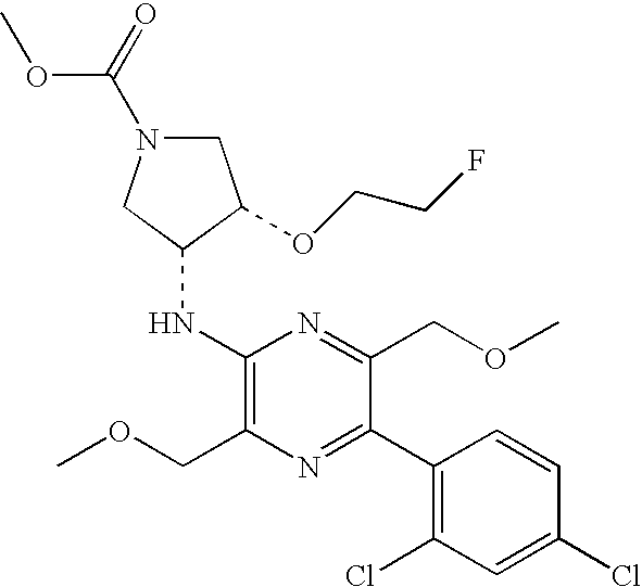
N(C1=C(COC)N=C(C2=C(Cl)C=C(Cl)C=C2)C(COC)=N1)C1CN(C(OC)=O)CC1OCCF
